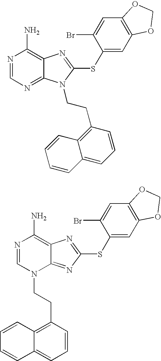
N1=CN=C2C(=C1N)N=C(SC1=CC3=C(C=C1Br)OCO3)N2CCC1=C2C(=CC=C1)C=CC=C2.N1=CN(CCC2=C3C(=CC=C2)C=CC=C3)C2=NC(SC3=CC4=C(C=C3Br)OCO4)=NC2=C1N
